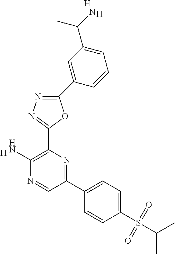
[H].C1(N)=C(C2=NN=C(C3=CC(C(N)C)=CC=C3)O2)N=C(C2=CC=C(S(C(C)C)(=O)=O)C=C2)C=N1.[H].[H]
